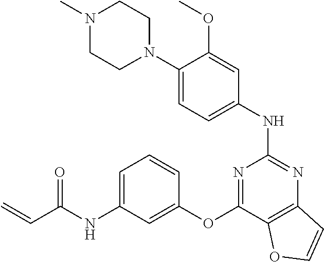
C1=C(N2CCN(C)CC2)C(OC)=CC(NC2=NC3=C(C(OC4=CC(NC(C=C)=O)=CC=C4)=N2)OC=C3)=C1
